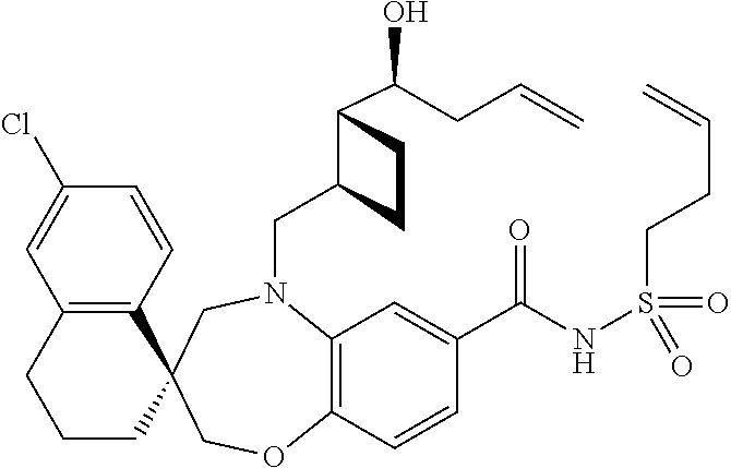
C12=C(C=CC(Cl)=C1)C1(CCC2)CN(CC2CCC2C(CC=C)O)C2=C(C=CC(C(NS(=O)(=O)CCC=C)=O)=C2)OC1
